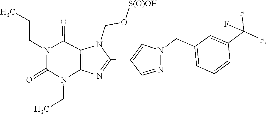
N1(CC)C(=O)N(CCC)C(=O)C2=C1N=C(C1=CN(CC3=CC=CC(C(F)(F)F)=C3)N=C1)N2CO[S(O)OH]
